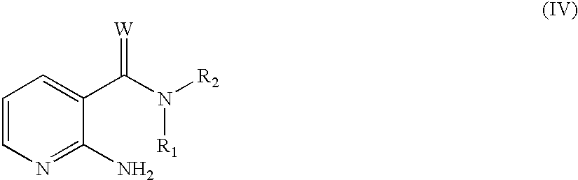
C1(N)=NC=CC=C1C(N([R2])[R1])=[W]
